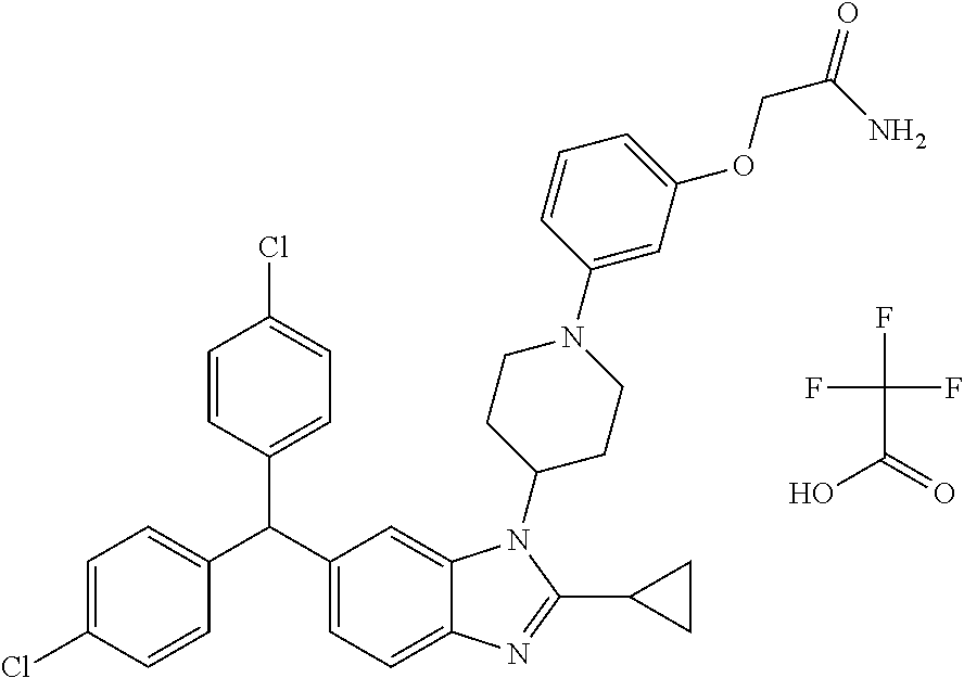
FC(C(=O)O)(F)F.C1=CC(C(C2=CC=C3C(=C2)N(C2CCN(C4=CC(OCC(=O)N)=CC=C4)CC2)C(C2CC2)=N3)C2=CC=C(Cl)C=C2)=CC=C1Cl
